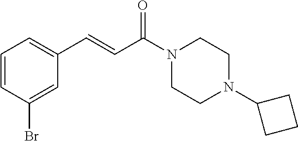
C1=CC(Br)=CC(C=CC(=O)N2CCN(C3CCC3)CC2)=C1
